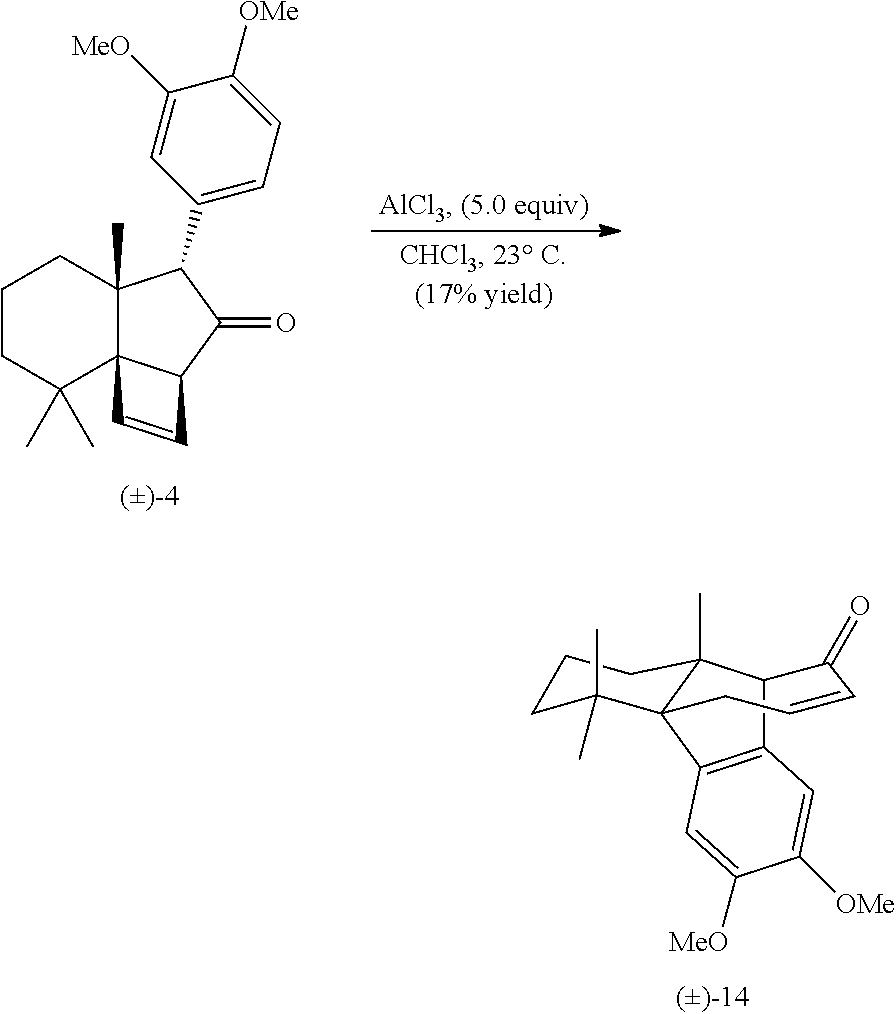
C1CC(C)(C)C23C(C)(C1)C(C1=CC=C([OMe])C([MeO])=C1)C(=O)C2C=C3.C1CC(C)(C)C23C(C)(C1)C(C1=C2C=C([MeO])C([OMe])=C1)C(=O)C=CC3
